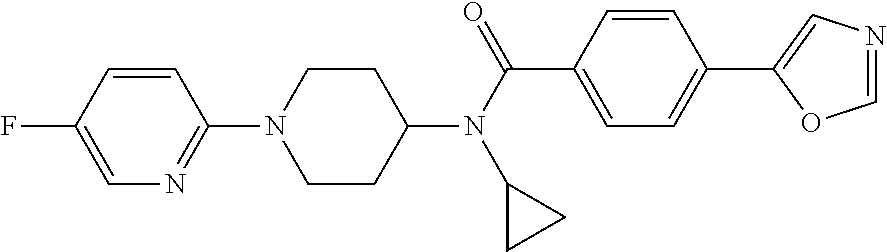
C1CC(N(C(C2=CC=C(C3=CN=CO3)C=C2)=O)C2CC2)CCN1C1=NC=C(F)C=C1
